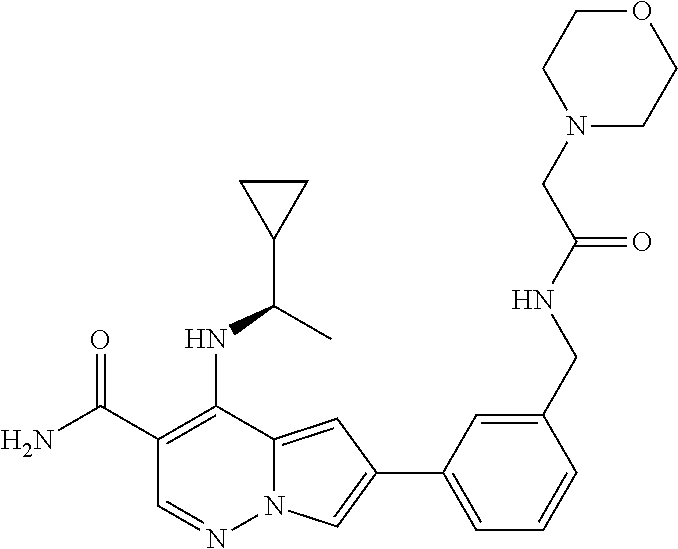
C1(C(N)=O)=C(NC(C2CC2)C)C2=CC(C3=CC=CC(CNC(=O)CN4CCOCC4)=C3)=CN2N=C1
